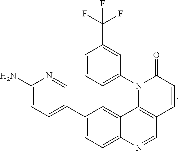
C1=C(N)N=CC(C2=CC=C3C(=C2)C2=C(C=CC(=O)N2C2=CC=CC(C(F)(F)F)=C2)C=N3)=C1
